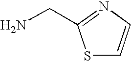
NCC1=NC=CS1
